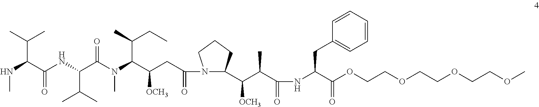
N(C(C(NC(C(N(C(C(CC(N1C(C(C(C(NC(C(OCCOCCOCCOC)=O)CC2=CC=CC=C2)=O)C)[OCH3])CCC1)=O)[OCH3])C(C)CC)C)=O)C(C)C)=O)C(C)C)C
